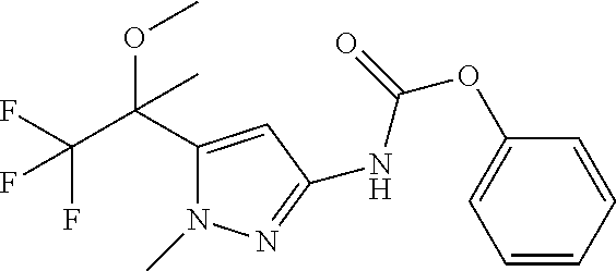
C1(OC(NC2=NN(C)C(C(C(F)(F)F)(OC)C)=C2)=O)=CC=CC=C1
